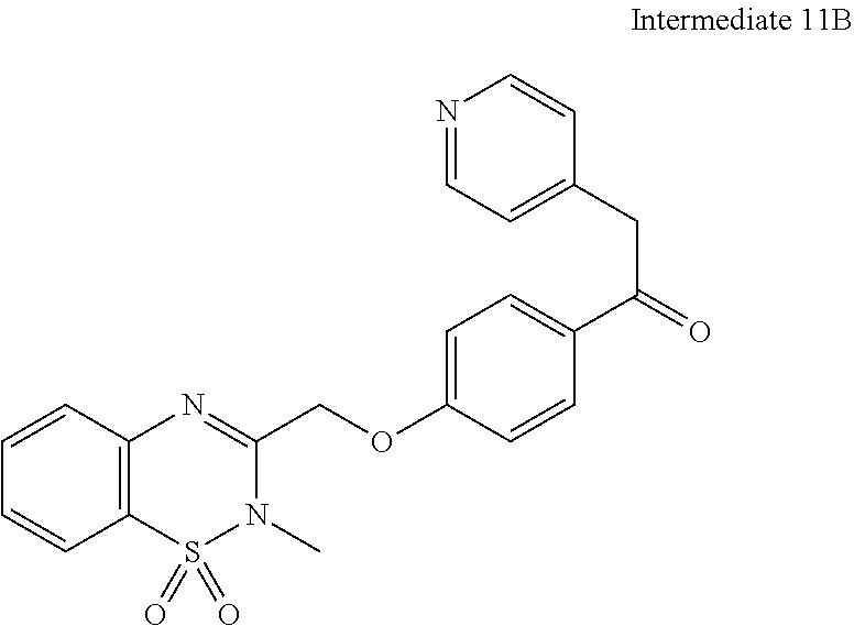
C12=C(S(=O)(=O)N(C)C(COC3=CC=C(C(CC4=CC=NC=C4)=O)C=C3)=N1)C=CC=C2
